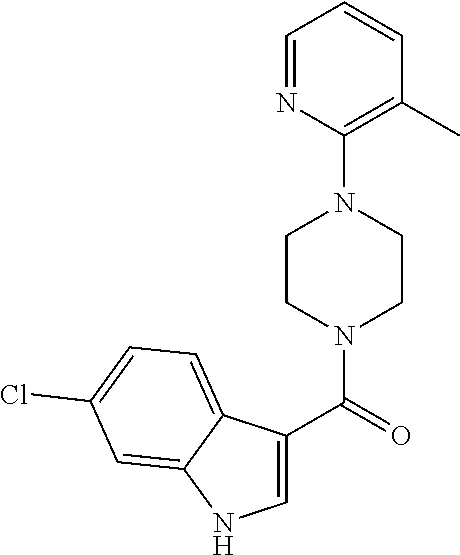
C1=NC(N2CCN(C(C3=CNC4=CC(Cl)=CC=C34)=O)CC2)=C(C)C=C1
